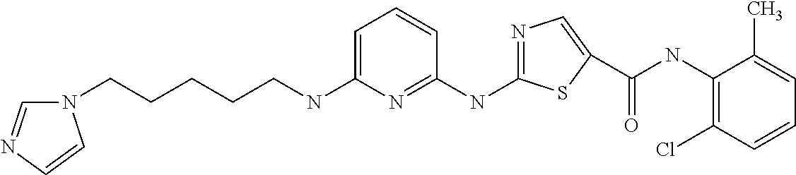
C(NC1=C(Cl)C=CC=C1C)(C1=CN=C(NC2=NC(NCCCCCN3C=NC=C3)=CC=C2)S1)=O
